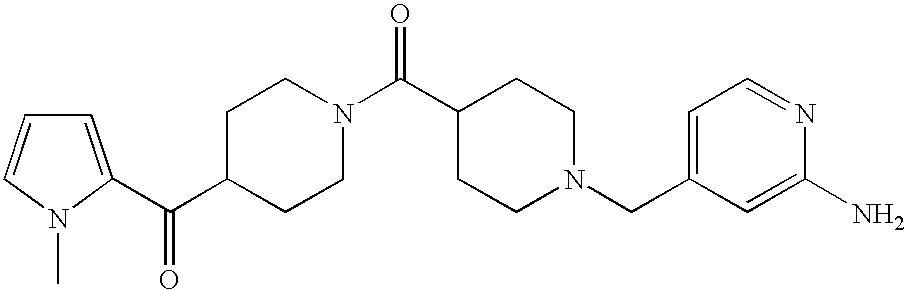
C1C(C(=O)C2=CC=CN2C)CCN(C(C2CCN(CC3=CC=NC(N)=C3)CC2)=O)C1
